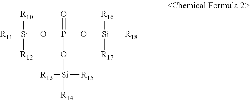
[R11][Si]([R10])([R12])OP(=O)(O[Si]([R13])([R15])[R14])O[Si]([R16])([R17])[R18]
